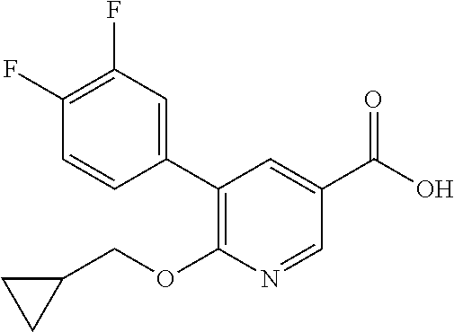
C1(C2=C(OCC3CC3)N=CC(C(O)=O)=C2)=CC(F)=C(F)C=C1
